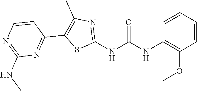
C1=CC=CC(NC(NC2=NC(C)=C(C3=NC(NC)=NC=C3)S2)=O)=C1OC
